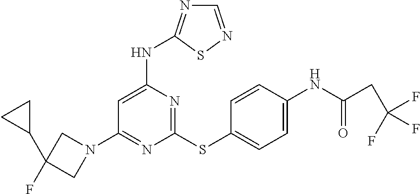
C1=NSC(NC2=CC(N3CC(C4CC4)(F)C3)=NC(SC3=CC=C(NC(CC(F)(F)F)=O)C=C3)=N2)=N1
